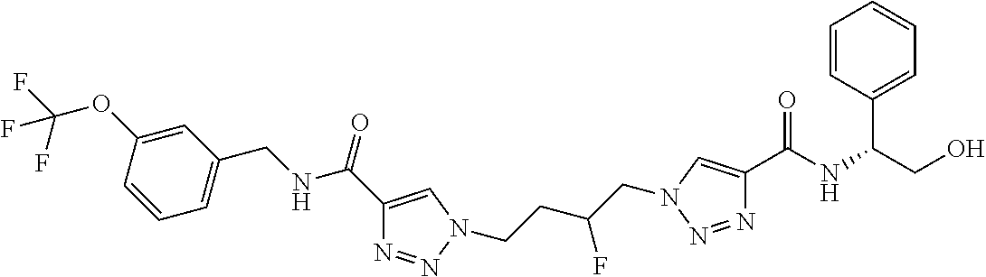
C1=C(OC(F)(F)F)C=CC=C1CNC(C1=CN(CCC(CN2C=C(C(NC(CO)C3=CC=CC=C3)=O)N=N2)F)N=N1)=O
